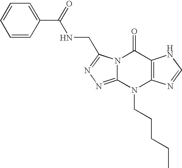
N12C(=NN=C1CNC(=O)C1=CC=CC=C1)N(CCCCC)C1=C(C2=O)NC=N1
